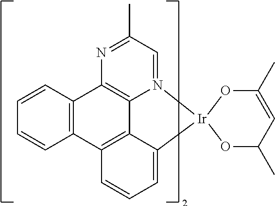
C12=C3N(=CC(C)=N1)[Ir]1(C4=CC=CC(=C34)C3=C2C=CC=C3)OC(C)C=C(C)O1
